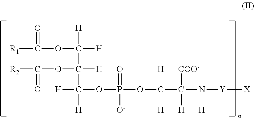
[R1]C(OC([H])([H])C(OC([R2])=O)([H])C([H])(OP(OC([H])([H])C([COO-])([H])N([H])[Y][X])(=O)[O-])[H])=O
